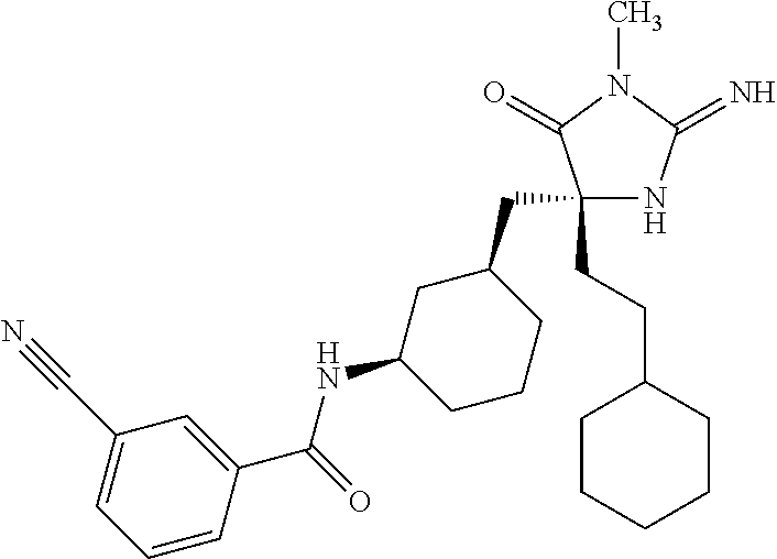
C1(CC2CC(NC(=O)C3=CC(C#N)=CC=C3)CCC2)(CCC2CCCCC2)NC(=N)N(C)C1=O
